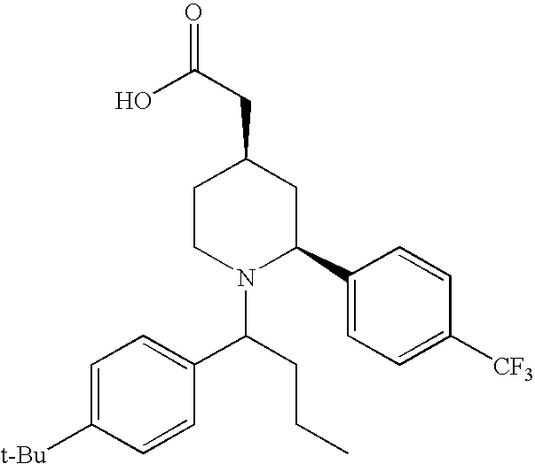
C1=C([t-Bu])C=CC(C(N2C(C3=CC=C([CF3])C=C3)CC(CC(=O)O)CC2)CCC)=C1
